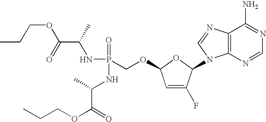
C12=C(N=CN=C1N)N(C1C(F)=CC(OCP(=O)(NC(C(OCCC)=O)C)NC(C(OCCC)=O)C)O1)C=N2
